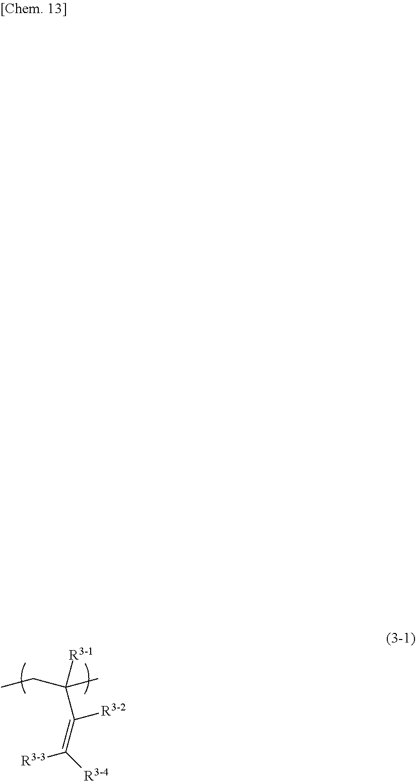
C(C)C([R3-1])(C)C(=C([R3-4])[R3-3])[R3-2]
